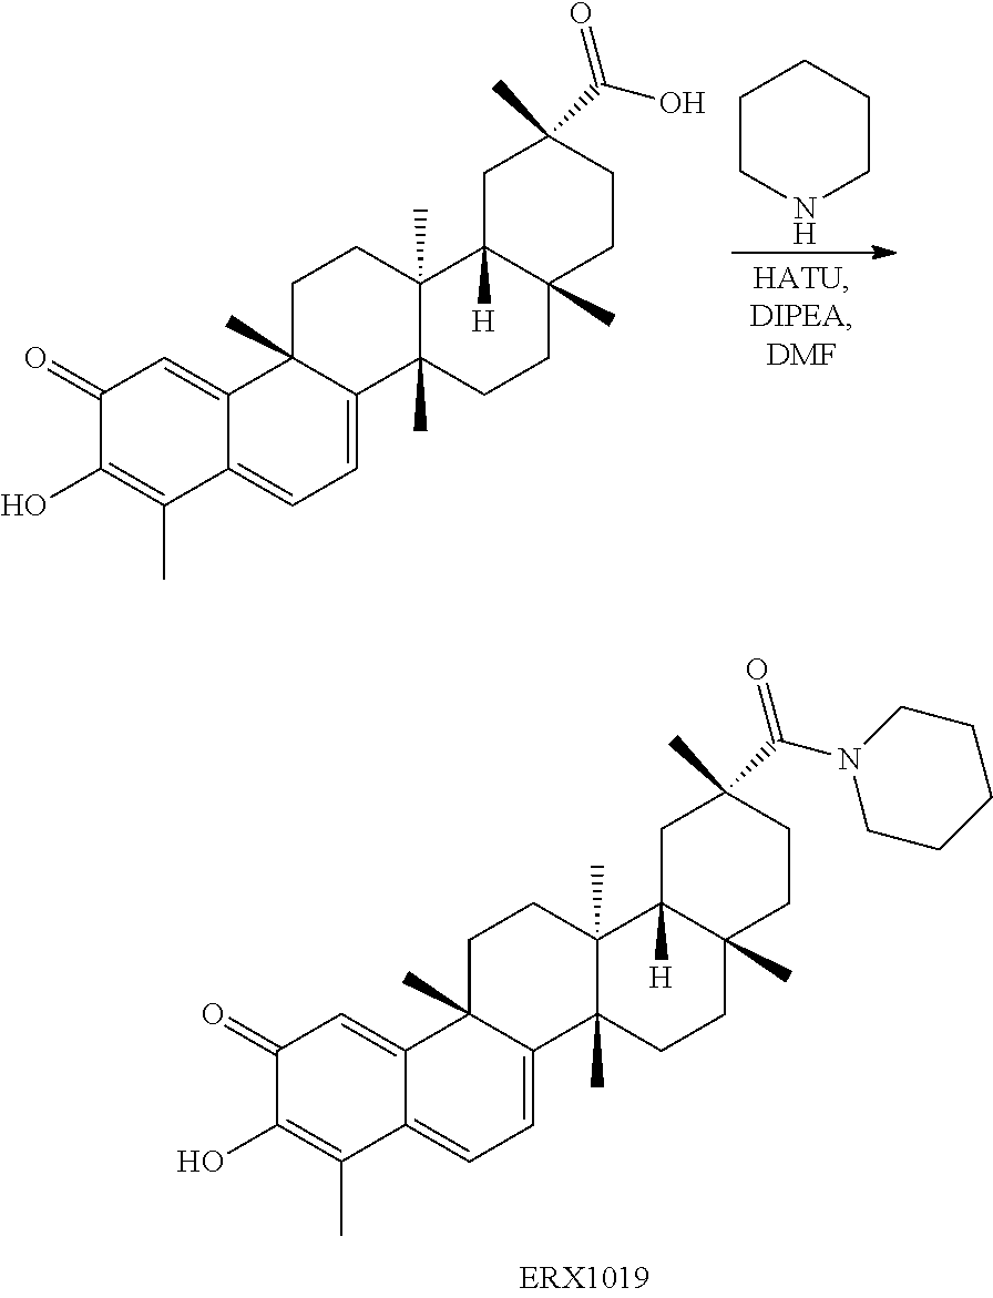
C1(=O)C(O)=C(C)C2=CC=C3C(C)(C2=C1)CCC1(C)C3(C)CCC2(C)C1([H])CC(C)(C(N1CCCCC1)=O)CC2.C1(=O)C(O)=C(C)C2=CC=C3C(C)(C2=C1)CCC1(C)C3(C)CCC2(C)C1([H])CC(C)(C(O)=O)CC2.C1CNCCC1
